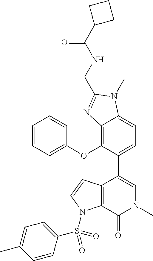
C12=C(C(=O)N(C)C=C1C1=CC=C3C(=C1OC1=CC=CC=C1)N=C(CNC(C1CCC1)=O)N3C)N(S(C1=CC=C(C)C=C1)(=O)=O)C=C2
